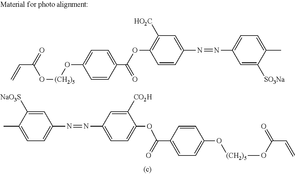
C=CC(=O)O[(CH2)5]OC1=CC=C(C(OC2=C([HO2C])C=C(N=NC3=CC=C(C)C([SO3Na])=C3)C=C2)=O)C=C1.C1(C)=CC=C(N=NC2=CC=C(OC(=O)C3=CC=C(O[(CH2)5]OC(=O)C=C)C=C3)C([CO2H])=C2)C=C1[NaO3S]
